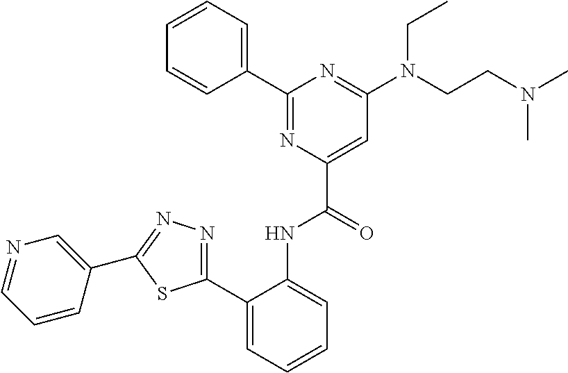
C1=CC=CC(C2=NC(C(=O)NC3=CC=CC=C3C3=NN=C(C4=CN=CC=C4)S3)=CC(N(CCN(C)C)CC)=N2)=C1
